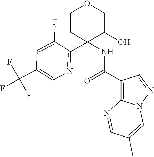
C1CC(NC(=O)C2=C3N(N=C2)C=C(C)C=N3)(C2=NC=C(C(F)(F)F)C=C2F)C(O)CO1
